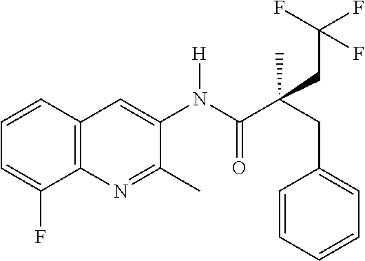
C12=C(C=CC=C1F)C=C(N(C(C(CC1=CC=CC=C1)(CC(F)(F)F)C)=O)[H])C(C)=N2
